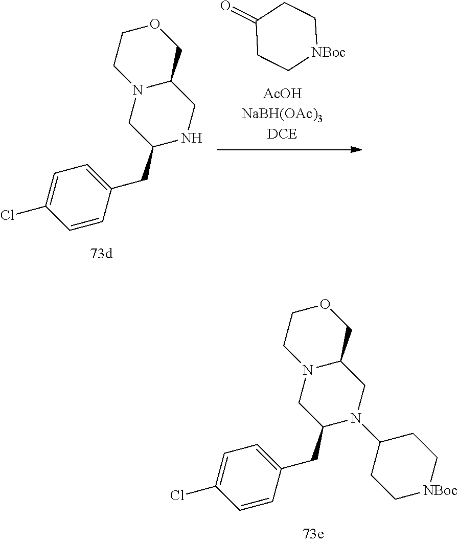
C1=CC(CC2N(C3CC[NBoc]CC3)CC3N(C2)CCOC3)=CC=C1Cl.C1=CC(CC2NCC3N(C2)CCOC3)=CC=C1Cl.C1(=O)CC[NBoc]CC1
